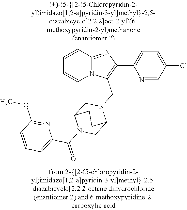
N12C(=NC(C3=CC=C(Cl)C=N3)=C1CN1CC3N(C(=O)C4=CC=CC(OC)=N4)CC1CC3)C=CC=C2
